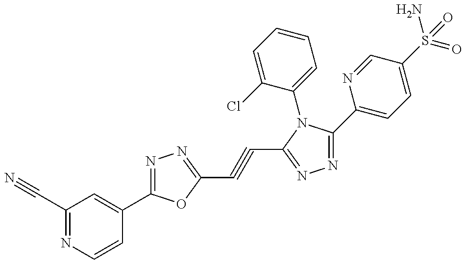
C1(C#N)=NC=CC(C2=NN=C(C#CC3=NN=C(C4=CC=C(S(=O)(N)=O)C=N4)N3C3=CC=CC=C3Cl)O2)=C1
